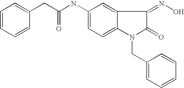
C(NC1=CC=C2C(=C1)C(=NO)C(=O)N2CC1=CC=CC=C1)(CC1=CC=CC=C1)=O
